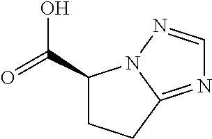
OC(C1CCC2=NC=NN12)=O
